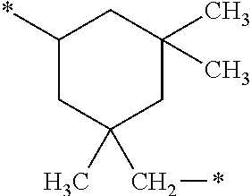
C1(*)CC(C)(C*)CC(C)(C)C1
